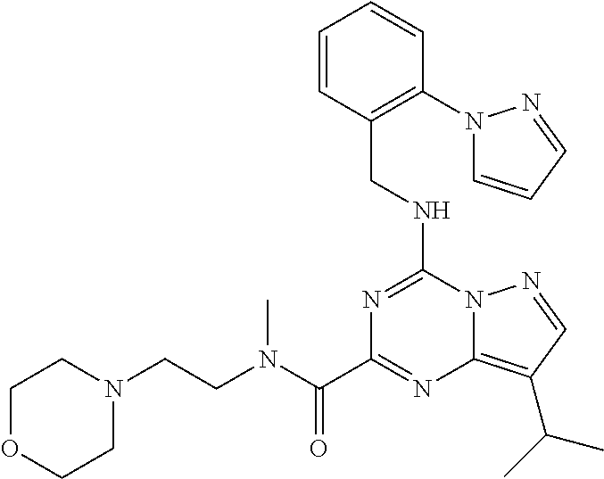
N1=C(NCC2=C(N3C=CC=N3)C=CC=C2)N2C(=C(C(C)C)C=N2)N=C1C(N(CCN1CCOCC1)C)=O
